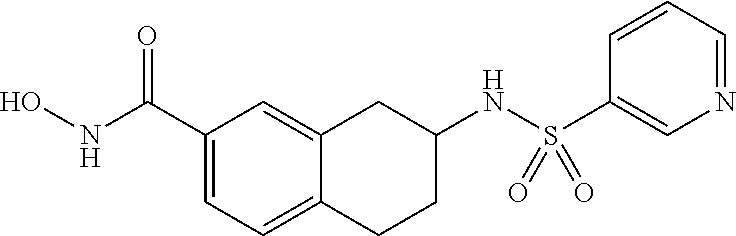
C1(C(NO)=O)=CC=C2C(=C1)CC(NS(C1=CN=CC=C1)(=O)=O)CC2
